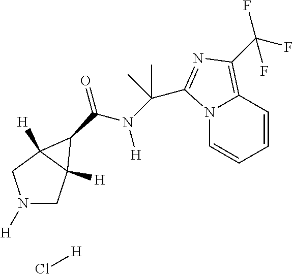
N1([H])CC2([H])C([H])(C1)C2C(=O)N([H])C(C)(C)C1=NC(C(F)(F)F)=C2C=CC=CN21.Cl[H]
